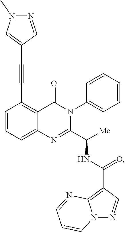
C1=CC=C2C(=C1C#CC1=CN(C)N=C1)C(=O)N(C1=CC=CC=C1)C(C([Me])NC(C1=C3N(N=C1)C=CC=N3)=O)=N2
